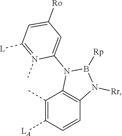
[Rp]B1N([Rr])C2=C(N1C1=CC([Ro])=CC([L])=N1C)C(C)=C([LA])C=C2
